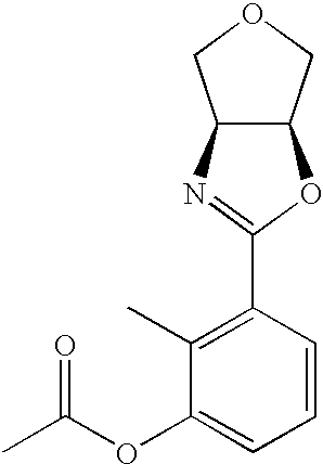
C12C(COC1)OC(C1=C(C)C(OC(C)=O)=CC=C1)=N2
